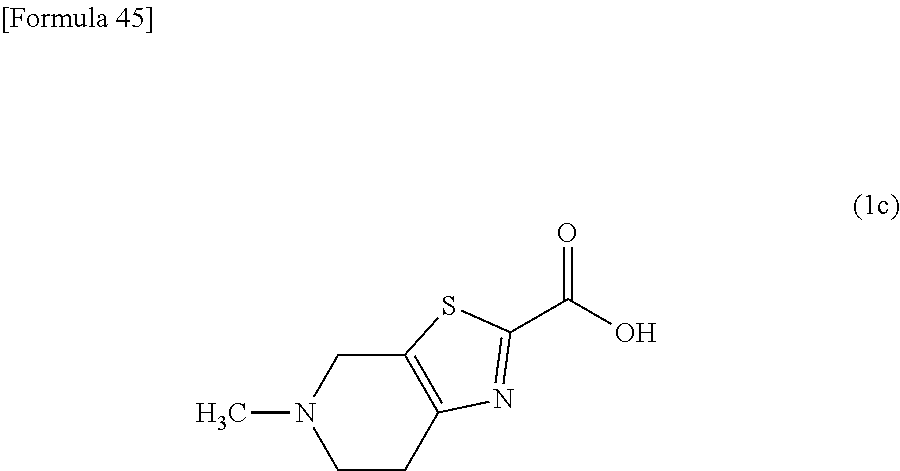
C12=C(CCN(C)C1)N=C(C(O)=O)S2
